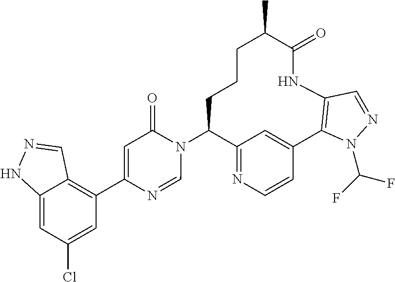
C12=NC=CC(=C1)C1=C(NC(=O)C(C)CCCC2N2C(=O)C=C(C3=C4C(=CC(Cl)=C3)NN=C4)N=C2)C=NN1C(F)F
